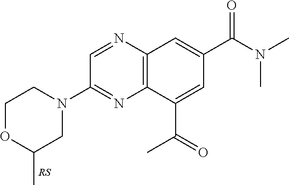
C1=NC2=C(N=C1N1CCOC(C)C1)C(C(C)=O)=CC(C(=O)N(C)C)=C2
